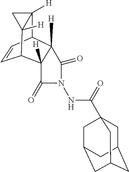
C1=CC2C3([H])C([H])(C1C1([H])C2([H])C1)C(=O)N(NC(=O)C12CC4CC(CC(C1)C4)C2)C3=O
